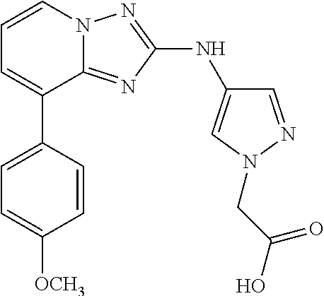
C1=C(C2=CC=CN3C2=NC(NC2=CN(CC(O)=O)N=C2)=N3)C=CC([OCH3])=C1
